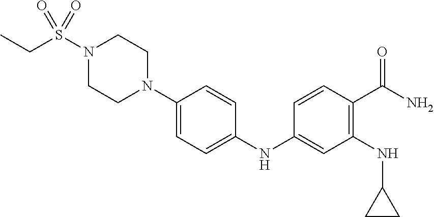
N1(S(CC)(=O)=O)CCN(C2=CC=C(NC3=CC(NC4CC4)=C(C(N)=O)C=C3)C=C2)CC1
